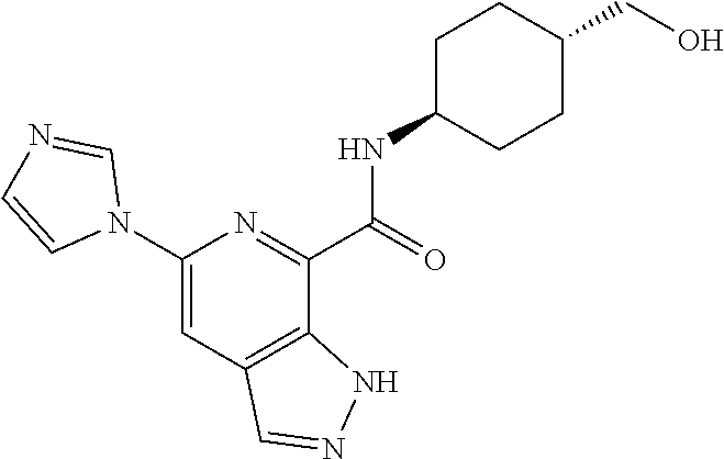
C1(N2C=NC=C2)=CC2=C(C(C(=O)NC3CCC(CO)CC3)=N1)NN=C2
